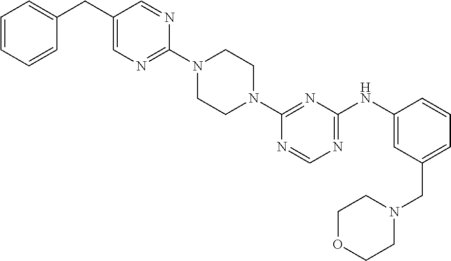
C1(N2CCN(C3=NC(NC4=CC(CN5CCOCC5)=CC=C4)=NC=N3)CC2)=NC=C(CC2=CC=CC=C2)C=N1
